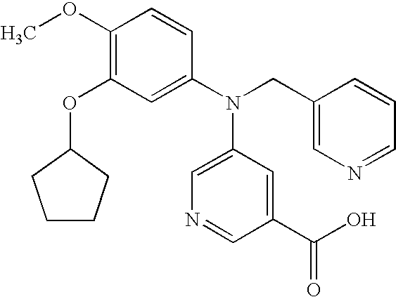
C1(OC)=C(OC2CCCC2)C=C(N(CC2=CN=CC=C2)C2=CN=CC(C(=O)O)=C2)C=C1
